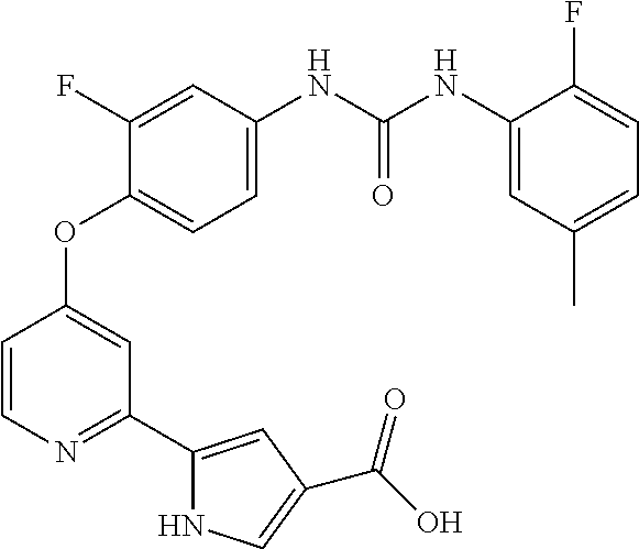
C1=CN=C(C2=CC(C(O)=O)=CN2)C=C1OC1=CC=C(NC(NC2=CC(C)=CC=C2F)=O)C=C1F
